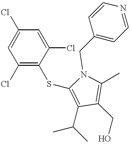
N1(CC2=CC=NC=C2)C(SC2=C(Cl)C=C(Cl)C=C2Cl)=C(C(C)C)C(CO)=C1C
